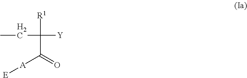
[R1]C([Y])(CC)C(=O)[A][E]
